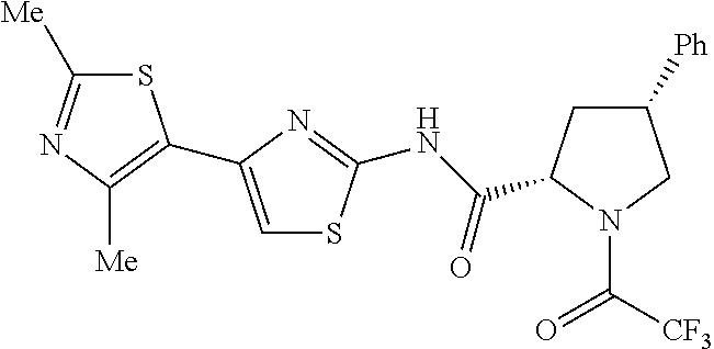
S1C([Me])=NC([Me])=C1C1=CSC(NC(=O)C2CC([Ph])CN2C([CF3])=O)=N1
